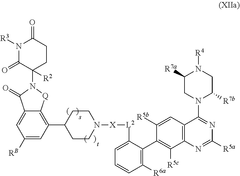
[X]([L2]C1=CC=CC([R6a])=C1C1=C([R5c])C2=C(C=C1[R5b])C(N1C([R7b])CN([R4])C([R7a])C1)=NC([R5a])=N2)N1CCC(C2=C3C(=CC([RB])=C2)C(=O)N(C2([R2])C(=O)N([R3])C(=O)CC2)[Q]3)CC1
